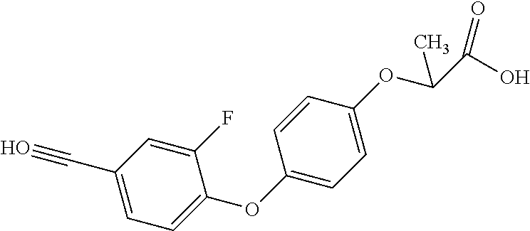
C1(C#O)=CC=C(OC2=CC=C(OC(C(O)=O)C)C=C2)C(F)=C1
